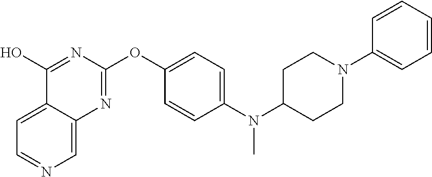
C1=C2C(=CN=C1)N=C(OC1=CC=C(N(C3CCN(C4=CC=CC=C4)CC3)C)C=C1)N=C2O
